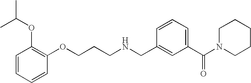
C1=CC=CC(OCCCNCC2=CC(C(N3CCCCC3)=O)=CC=C2)=C1OC(C)C
